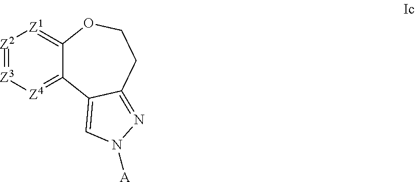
[Z2]1=[Z3][Z4]=C2C(=[Z1]1)OCCC1=NN([A])C=C21
